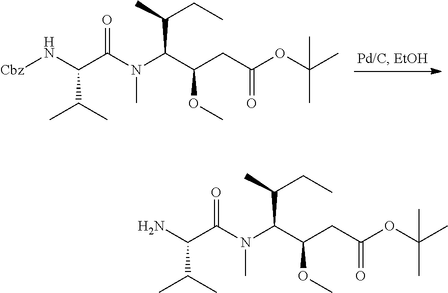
N(C(C(CC(OC(C)(C)C)=O)OC)C(C)CC)(C)C(C(N[Cbz])C(C)C)=O.N(C(C(CC(OC(C)(C)C)=O)OC)C(C)CC)(C)C(C(N)C(C)C)=O
